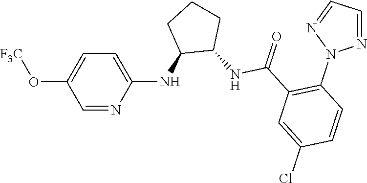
C1=C(NC2C(NC(C3=C(N4N=CC=N4)C=CC(Cl)=C3)=O)CCC2)N=CC(O[F3C])=C1
